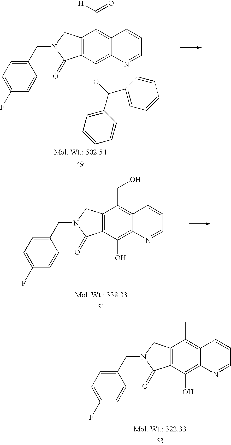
C12=C(C(=O)[H])C3=C(C(OC(C4=CC=CC=C4)C4=CC=CC=C4)=C1N=CC=C2)C(=O)N(CC1=CC=C(F)C=C1)C3.C12=C(CO)C3=C(C(O)=C1N=CC=C2)C(=O)N(CC1=CC=C(F)C=C1)C3.C12=C(C)C3=C(C(O)=C1N=CC=C2)C(=O)N(CC1=CC=C(F)C=C1)C3
